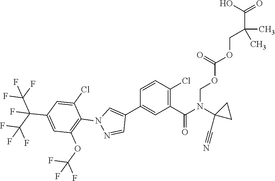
C1C(N(C(C2=C(Cl)C=CC(C3=CN(C4=C(OC(F)(F)F)C=C(C(C(F)(F)F)(F)C(F)(F)F)C=C4Cl)N=C3)=C2)=O)COC(=O)OCC(C(O)=O)(C)C)(C#N)C1
